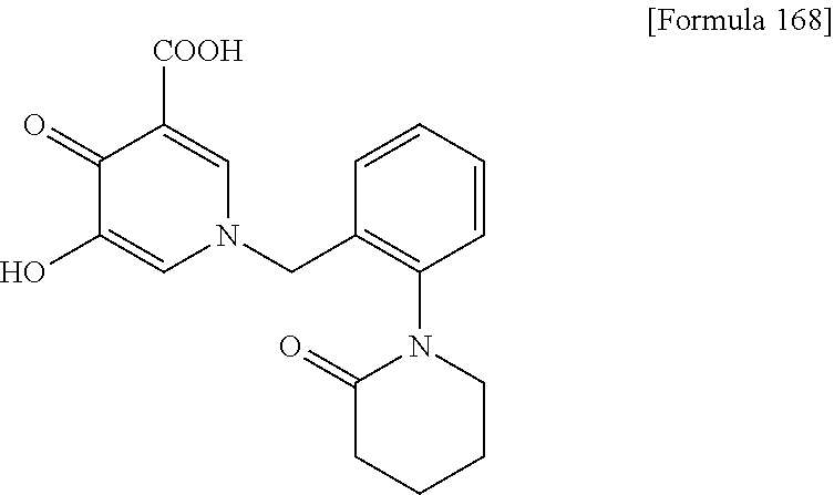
C1(=O)C(O)=CN(CC2=C(N3C(=O)CCCC3)C=CC=C2)C=C1[COOH]
